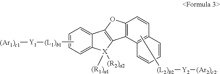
C1=C2C(=CC=C1)C1=C([X]2([(R1)a1])[(R2)a2])C2=C(O1)C=CC1=C2C=CC=C1.C[(L1)b1][Y1][(Ar1)c1].C[(L2)b2][Y2][(Ar2)c2]
